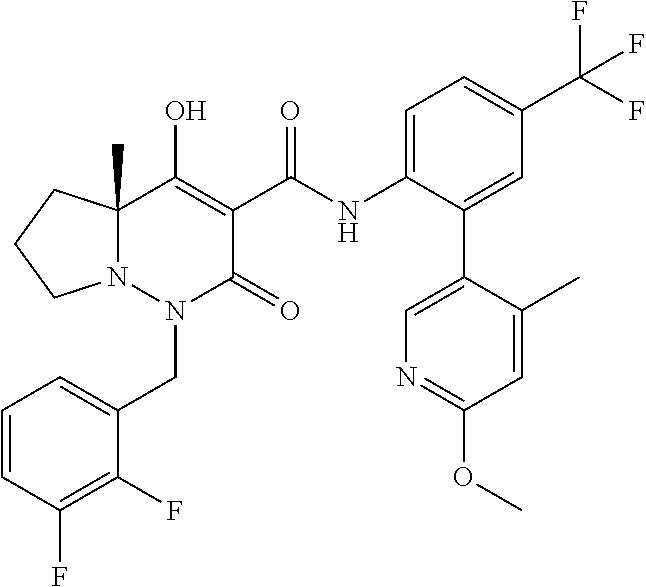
C1=CC(F)=C(F)C(CN2C(=O)C(C(=O)NC3=CC=C(C(F)(F)F)C=C3C3=CN=C(OC)C=C3C)=C(O)C3(C)N2CCC3)=C1
